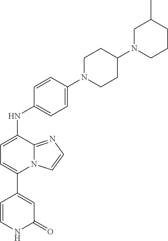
N12C(=NC=C1)C(NC1=CC=C(N3CCC(N4CCCC(C)C4)CC3)C=C1)=CC=C2C1=CC(=O)NC=C1
